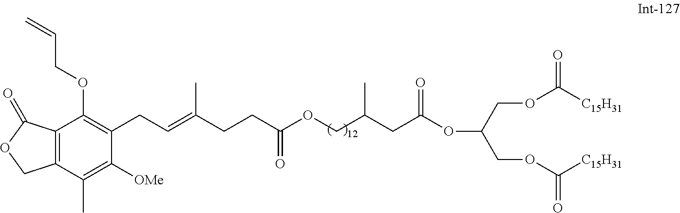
C12=C(C(C)=C([OMe])C(CC=C(CCC(OCC(CC(OC(COC([C15H31])=O)COC([C15H31])=O)=O)C)=O)C)=C1OCC=C)COC2=O
